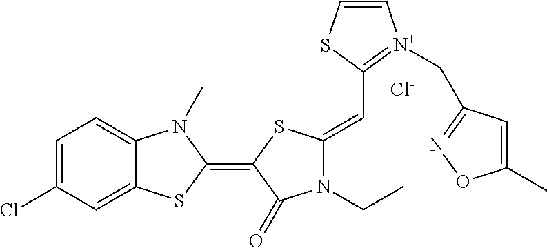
[Cl-].C1=C(Cl)C=C2C(=C1)N(C)C(=C1SC(=CC3=[N+](CC4=NOC(C)=C4)C=CS3)N(CC)C1=O)S2
